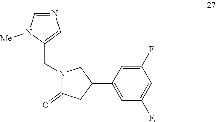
C1(CN2C(=O)CC(C3=CC(F)=CC(F)=C3)C2)=CN=CN1[Me]
